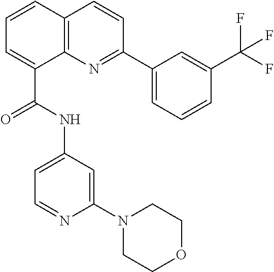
C1=CC2=C(C(C(NC3=CC=NC(N4CCOCC4)=C3)=O)=C1)N=C(C1=CC=CC(C(F)(F)F)=C1)C=C2
